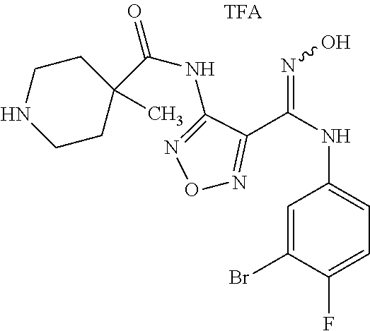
N1=C(C(NC2=CC=C(F)C(Br)=C2)=NO)C(NC(=O)C2(C)CCNCC2)=NO1
